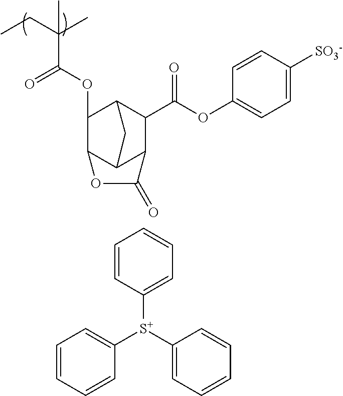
O=C(C(CC)(C)C)OC1C2C3C(C(C(OC4=CC=C([SO3-])C=C4)=O)C1C3)C(=O)O2.C1=CC([S+](C2=CC=CC=C2)C2=CC=CC=C2)=CC=C1
